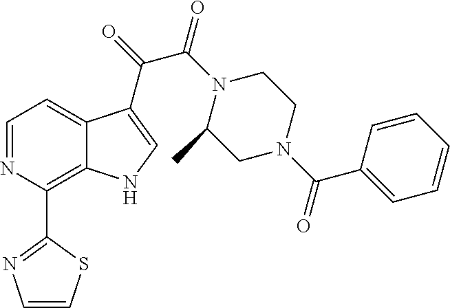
C1(C2=C3C(=CC=N2)C(C(=O)C(N2C(C)CN(C(C4=CC=CC=C4)=O)CC2)=O)=CN3)=NC=CS1
